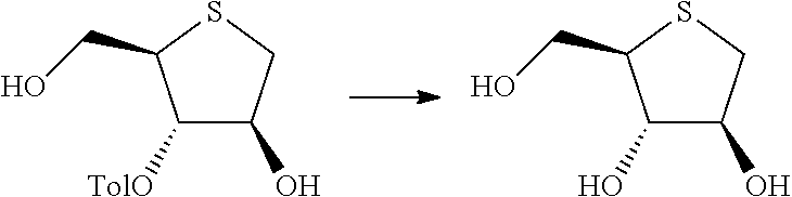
C1(O)C(O)CSC1CO.C1([TolO])C(O)CSC1CO
